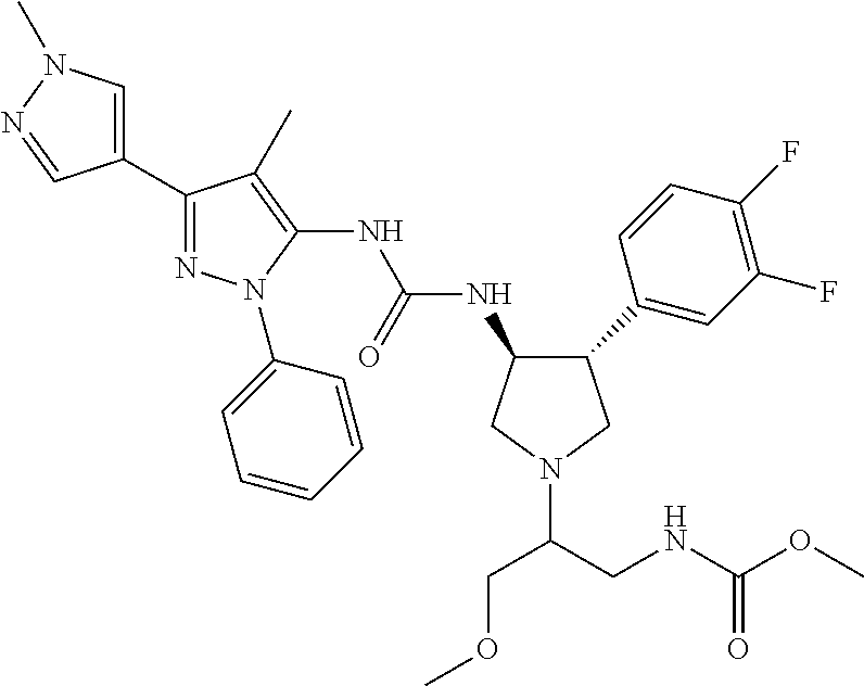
C1(C2=CC(F)=C(F)C=C2)CN(C(CNC(OC)=O)COC)CC1NC(NC1=C(C)C(C2=CN(C)N=C2)=NN1C1=CC=CC=C1)=O
